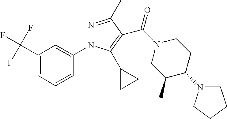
C1(C(F)(F)F)=CC=CC(N2N=C(C)C(C(N3CCC(N4CCCC4)C(C)C3)=O)=C2C2CC2)=C1
